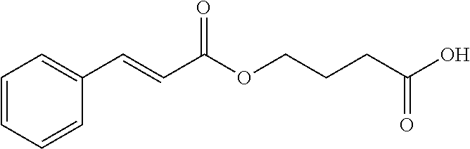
C(C(OCCCC(O)=O)=O)=CC1=CC=CC=C1
